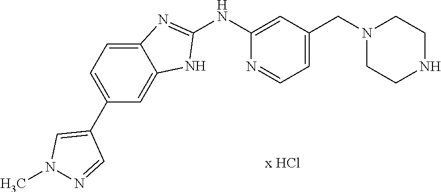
C1(NC2=CC(CN3CCNCC3)=CC=N2)=NC2=CC=C(C3=CN(C)N=C3)C=C2N1
